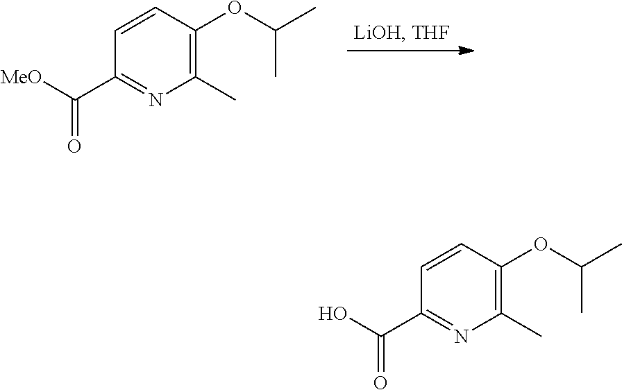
C1=CC(OC(C)C)=C(C)N=C1C(O)=O.C1=CC(OC(C)C)=C(C)N=C1C([MeO])=O
